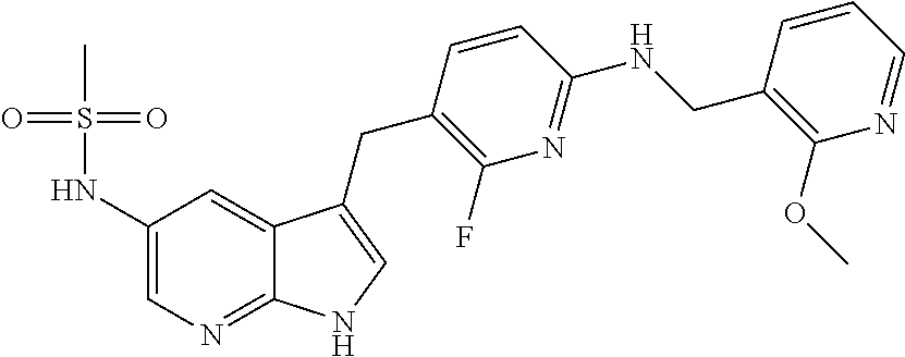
C1(NS(=O)(=O)C)=CN=C2C(=C1)C(CC1=C(F)N=C(NCC3=C(OC)N=CC=C3)C=C1)=CN2
